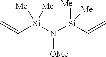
[OMe]N([Si](C=C)([Me])[Me])[Si](C=C)([Me])[Me]
